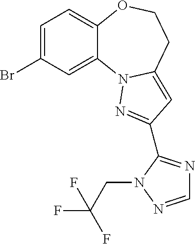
C1=C(Br)C=C2C(=C1)OCCC1=CC(C3=NC=NN3CC(F)(F)F)=NN21
